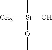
C[Si](O)(C)OC
